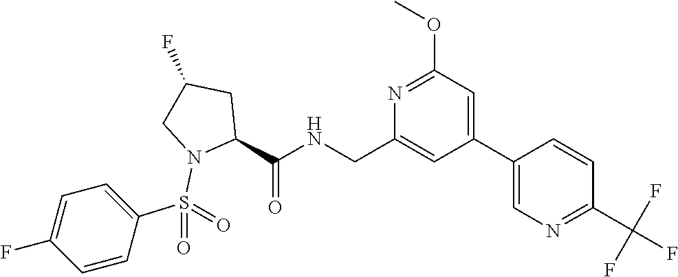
N1=C(OC)C=C(C2=CN=C(C(F)(F)F)C=C2)C=C1CNC(C1N(S(C2=CC=C(F)C=C2)(=O)=O)CC(F)C1)=O
